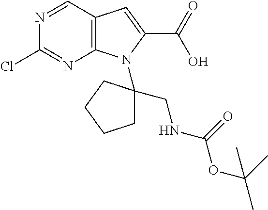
C12=C(C=NC(Cl)=N1)C=C(C(=O)O)N2C1(CNC(OC(C)(C)C)=O)CCCC1
